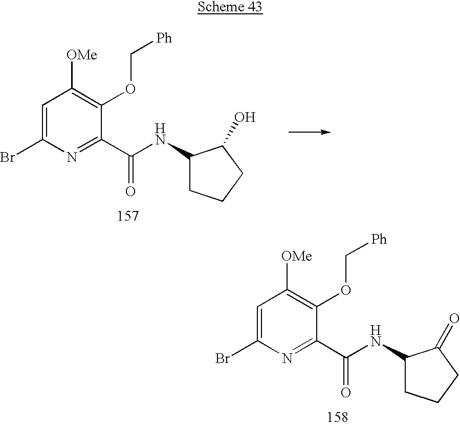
C1=C(Br)N=C(C(=O)NC2CCCC2=O)C(OC[Ph])=C1[OMe].C1=C(Br)N=C(C(=O)NC2CCCC2O)C(OC[Ph])=C1[OMe]
